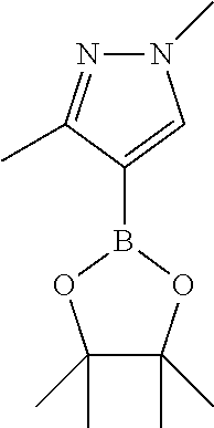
C1(B2OC(C)(C)C(C)(C)O2)=CN(C)N=C1C
